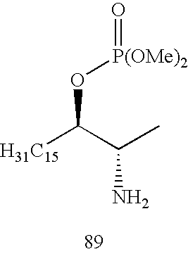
[H31C15]C(C(C)N)O[P(OMe)2]=O
